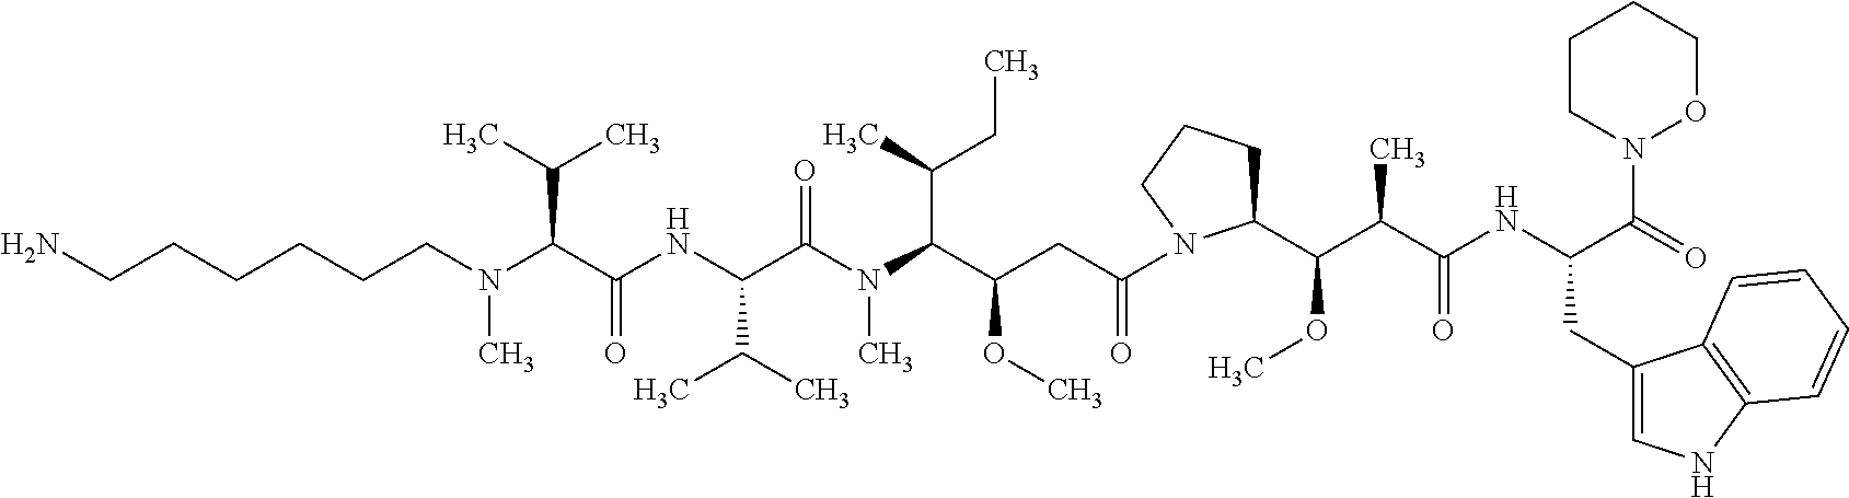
C(CCCN(C(C(NC(C(N(C(C(CC(=O)N1C(C(C(C(NC(CC2=CNC3=C2C=CC=C3)C(N2OCCCC2)=O)=O)C)OC)CCC1)OC)C(C)CC)C)=O)C(C)C)=O)C(C)C)C)CCN
